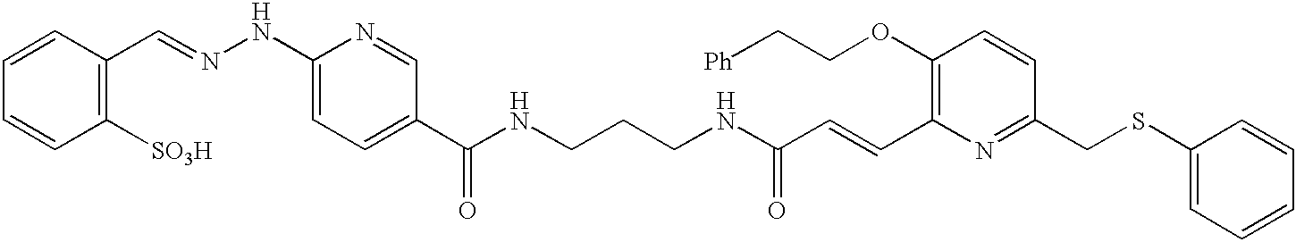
C1([SO3H])=C(C=NNC2=CC=C(C(NCCCNC(C=CC3=C(OCC[Ph])C=CC(CSC4=CC=CC=C4)=N3)=O)=O)C=N2)C=CC=C1
